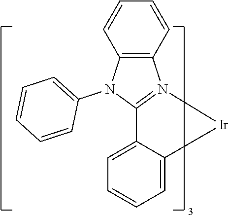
C12=N([Ir]C3=CC=CC=C13)C1=C(N2C2=CC=CC=C2)C=CC=C1
